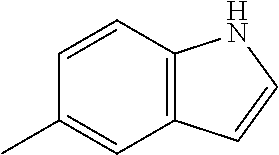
C1=CC2=C(C=C1C)C=CN2
